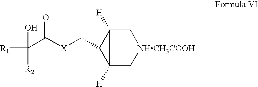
C12([H])C[NHCH3COOH]CC1([H])C2C[X]C(C([R1])(O)[R2])=O
